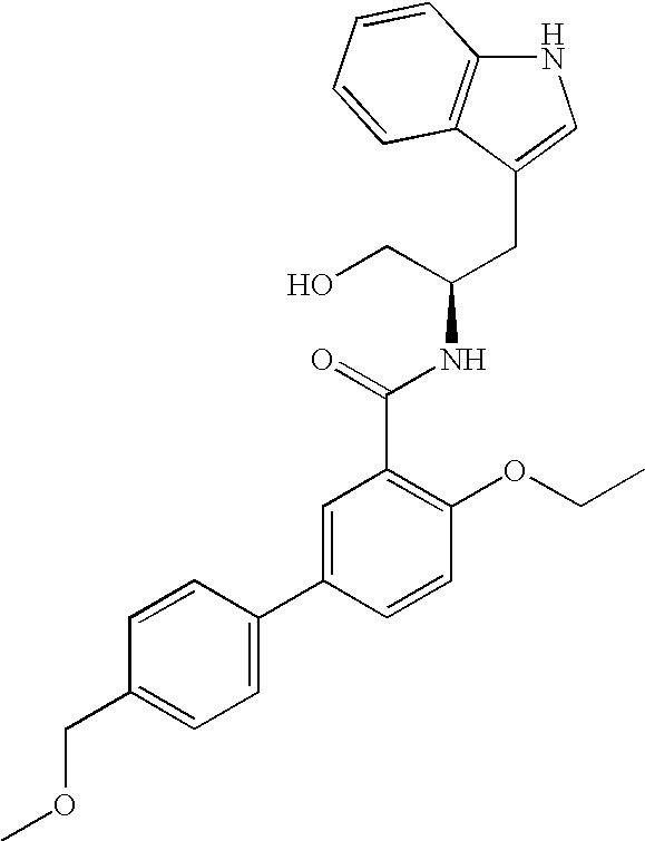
N1C2=C(C(CC(CO)NC(C3=C(OCC)C=CC(C4=CC=C(COC)C=C4)=C3)=O)=C1)C=CC=C2
